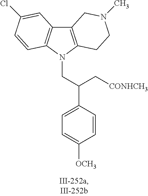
C12=C(N(CC(C3=CC=C([OCH3])C=C3)C[CONHCH3])C3=C1C=C(Cl)C=C3)CCN(C)C2
